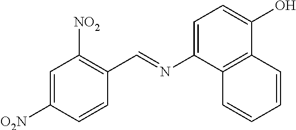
C1=C([O2N])C=CC(C=NC2=CC=C(O)C3=C2C=CC=C3)=C1[NO2]
